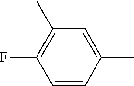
C1=CC(C)=CC(C)=C1F
